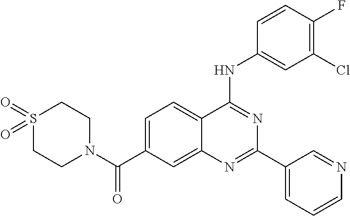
N(C1=NC(C2=CC=CN=C2)=NC2=CC(C(N3CCS(=O)(=O)CC3)=O)=CC=C12)C1=CC(Cl)=C(F)C=C1
